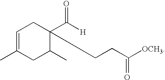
CC1=CCC(CCC(=O)[OCH3])(C([H])=O)C(C)C1
